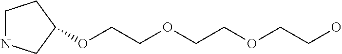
N1CCC(OCCOCCOCCO)C1
